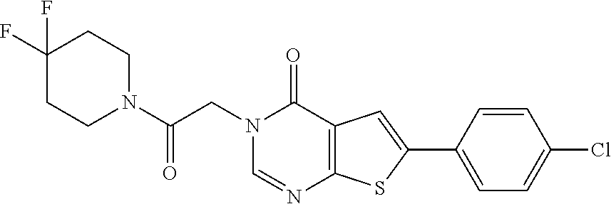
C1=NC2=C(C=C(C3=CC=C(Cl)C=C3)S2)C(=O)N1CC(N1CCC(F)(F)CC1)=O
